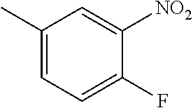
C1(C)=CC=C(F)C([NO2])=C1
